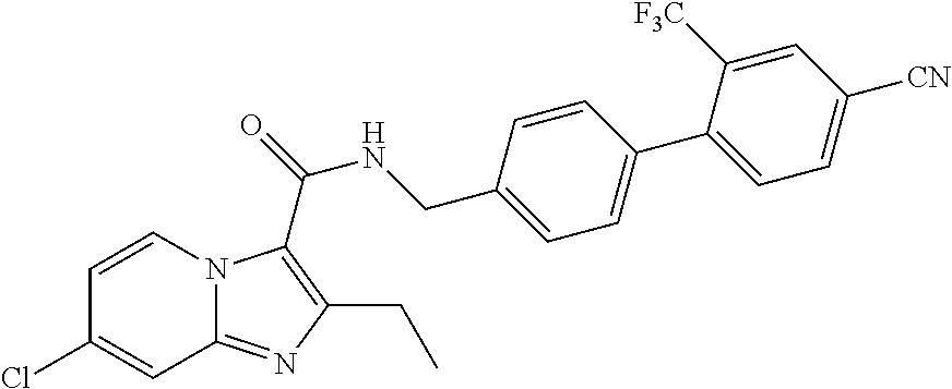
C1(Cl)=CC2=NC(CC)=C(C(NCC3=CC=C(C4=CC=C([CN])C=C4[F3C])C=C3)=O)N2C=C1
